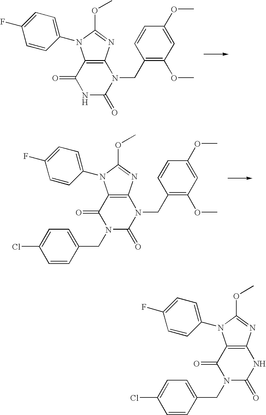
C12=C(N=C(OC)N1C1=CC=C(F)C=C1)N(CC1=C(OC)C=C(OC)C=C1)C(=O)NC2=O.C12=C(N=C(OC)N1C1=CC=C(F)C=C1)N(CC1=C(OC)C=C(OC)C=C1)C(=O)N(CC1=CC=C(Cl)C=C1)C2=O.C12=C(N=C(OC)N1C1=CC=C(F)C=C1)NC(=O)N(CC1=CC=C(Cl)C=C1)C2=O
